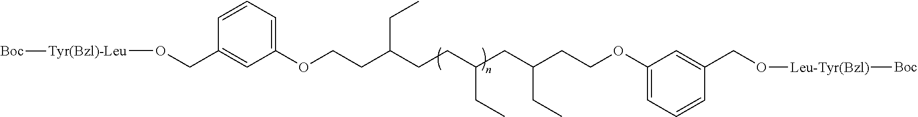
C1=CC=C(OCCC(CCC(CC(CCOC2=CC=CC(CO[Leu-Tyr(Bzl)][Boc])=C2)CC)CC)CC)C=C1CO[Tyr(Bzl)-Leu][Boc]
